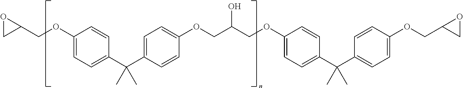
C1(OCC2OC2)=CC=C(C(C2=CC=C(OCC(COC3=CC=C(C(C4=CC=C(OCC5CO5)C=C4)(C)C)C=C3)O)C=C2)(C)C)C=C1
